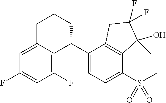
C1=C2C(=C(F)C=C1F)C(C1=CC=C(S(C)(=O)=O)C3=C1CC(F)(F)C3(C)O)CCC2
